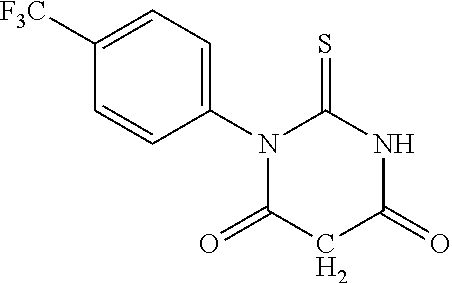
C1(N2C(=O)CC(=O)NC2=S)=CC=C([F3C])C=C1
